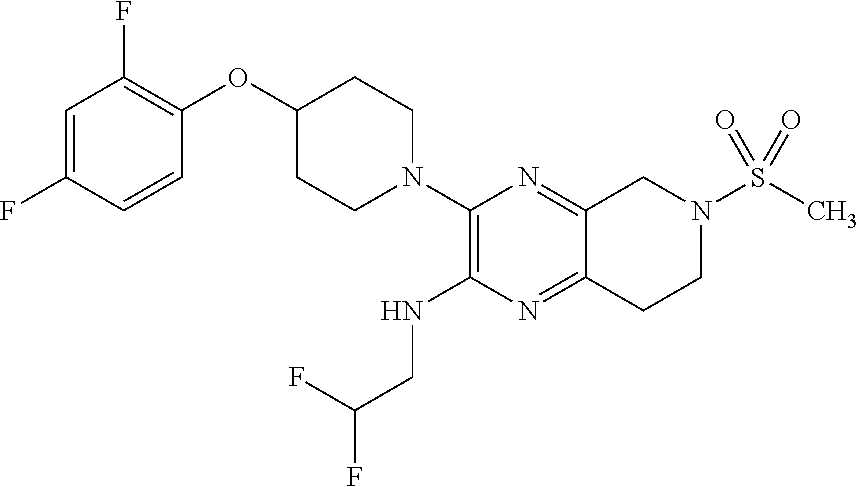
C1=C(F)C=CC(OC2CCN(C3=C(NCC(F)F)N=C4C(=N3)CN(S(=O)(C)=O)CC4)CC2)=C1F
